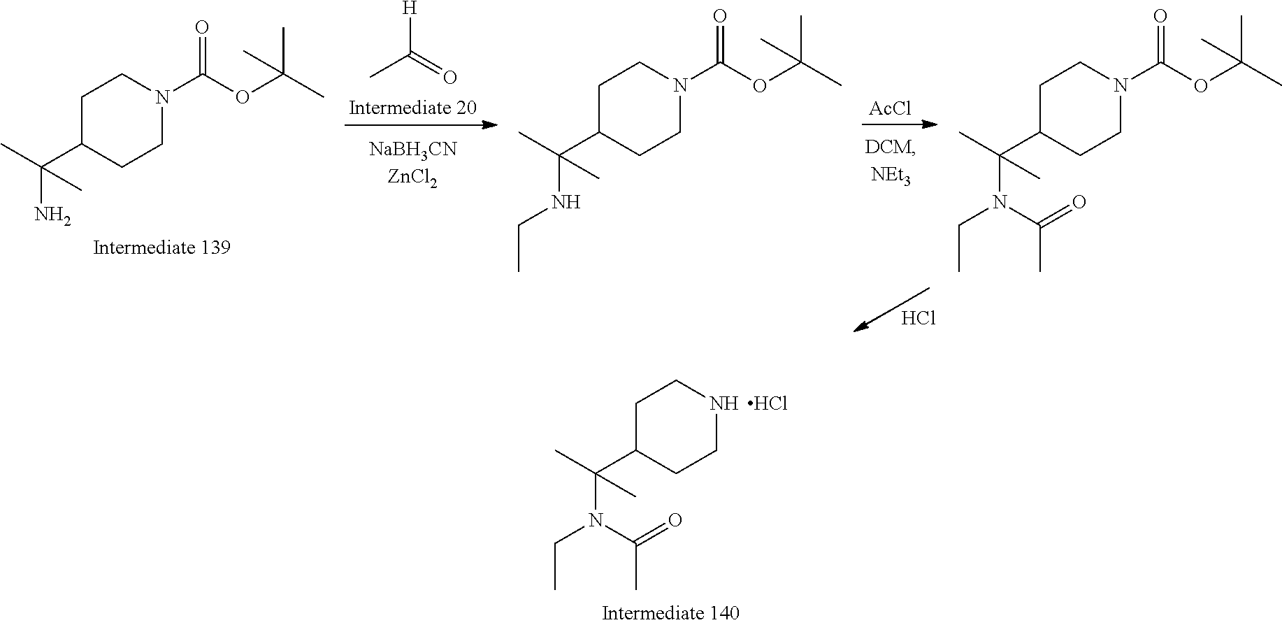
C1C(C(C)(N(CC)C(C)=O)C)CCNC1.Cl.[AcCl].C1C(C(C)(N)C)CCN(C(=O)OC(C)(C)C)C1.CC([H])=O.C1C(C(C)(NCC)C)CCN(C(=O)OC(C)(C)C)C1.C1C(C(N(CC)C(C)=O)(C)C)CCN(C(=O)OC(C)(C)C)C1.Cl
